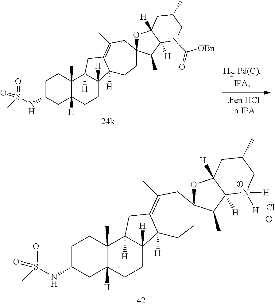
C1C(NS(=O)(=O)C)CC2([H])C(C)(C1)C1([H])C([H])(CC2)C2([H])C(=C(C)CC3(CC2)OC2([H])C([H])(C3C)N(C(=O)[OBn])CC(C)C2)C1.C1C(NS(=O)(=O)C)CC2([H])C(C)(C1)C1([H])C([H])(CC2)C2([H])C(=C(C)CC3(CC2)OC2([H])C([H])(C3C)[N+]([H])([H])CC(C)C2)C1.[Cl-]
